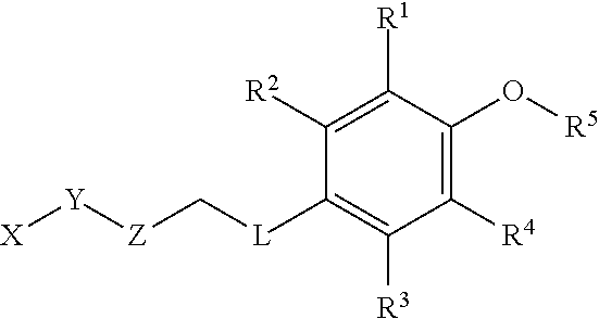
C1([R2])=C([R1])C(O[R5])=C([R4])C([R3])=C1[L]C[Z][Y][X]
